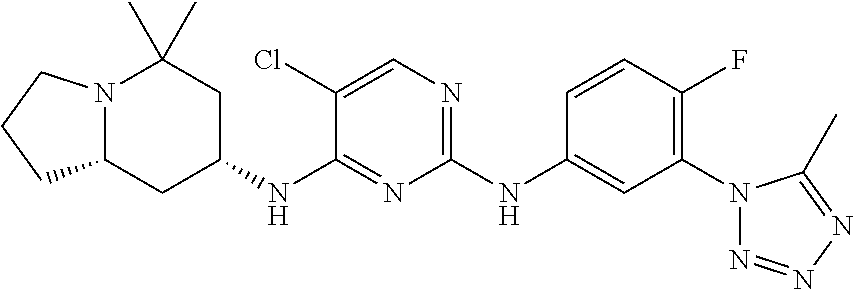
N12C(CC(NC3=NC(NC4=CC(N5N=NN=C5C)=C(F)C=C4)=NC=C3Cl)CC1(C)C)CCC2
